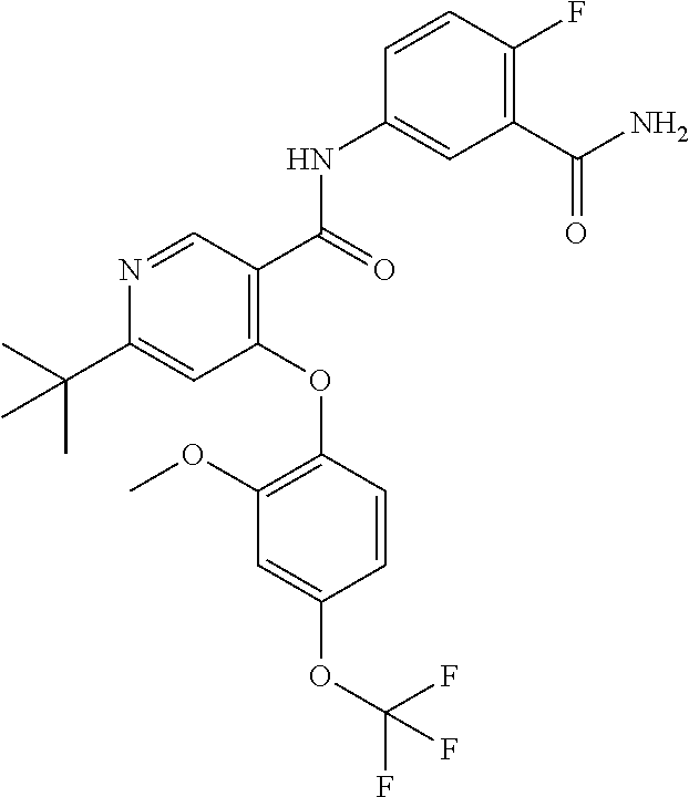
C1(OC2=C(OC)C=C(OC(F)(F)F)C=C2)=C(C(=O)NC2=CC(C(N)=O)=C(F)C=C2)C=NC(C(C)(C)C)=C1
